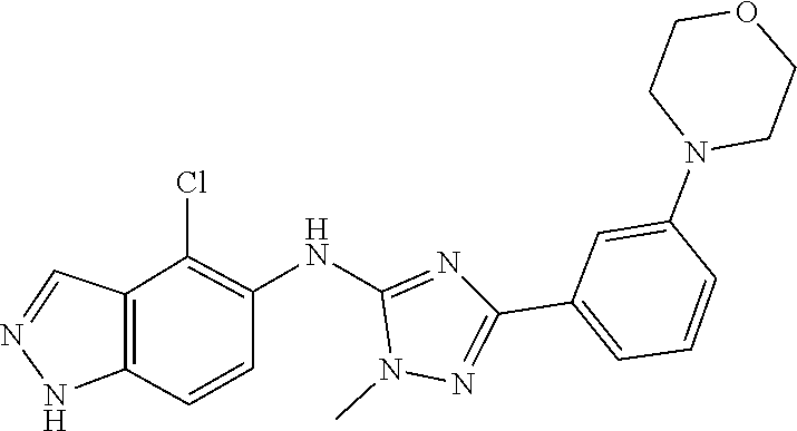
N1N=CC2=C1C=CC(NC1=NC(C3=CC=CC(N4CCOCC4)=C3)=NN1C)=C2Cl
